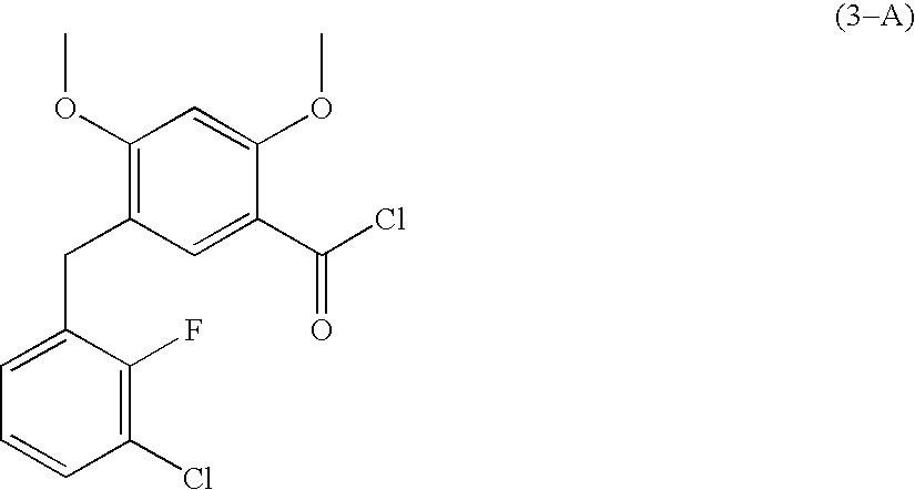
C1(OC)=C(CC2=CC=CC(Cl)=C2F)C=C(C(Cl)=O)C(OC)=C1
